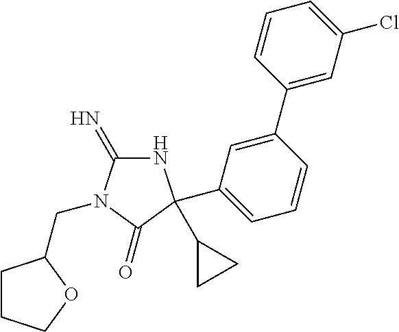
N1C(=N)N(CC2CCCO2)C(=O)C1(C1CC1)C1=CC=CC(C2=CC(Cl)=CC=C2)=C1
